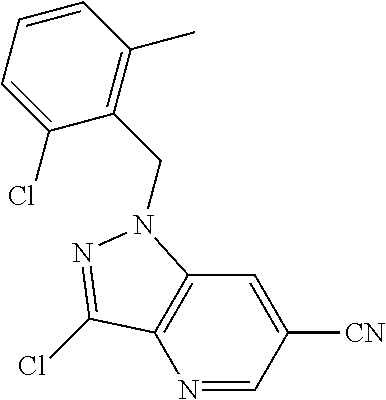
N1=CC([CN])=CC2=C1C(Cl)=NN2CC1=C(C)C=CC=C1Cl
